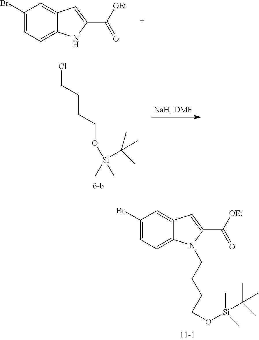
C1(Br)=CC=C2C(=C1)C=C(C([OEt])=O)N2.[Si](C(C)(C)C)(OCCCCCl)(C)C.C1(Br)=CC=C2C(=C1)C=C(C([OEt])=O)N2CCCCO[Si](C(C)(C)C)(C)C
